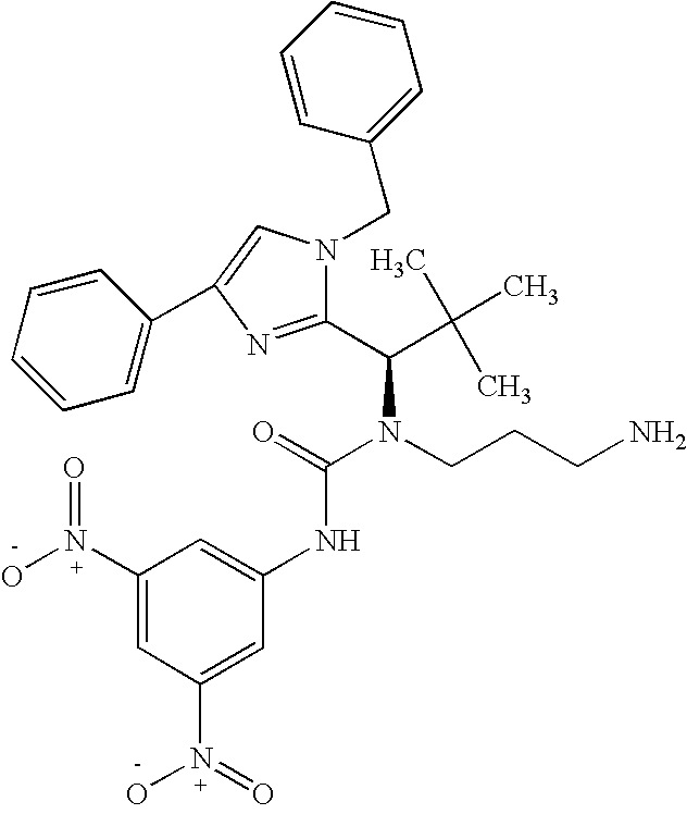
C1(C(C(C)(C)C)N(CCCN)C(=O)NC2=CC(N(O)=O)=CC(N(=O)O)=C2)=NC(C2=CC=CC=C2)=CN1CC1=CC=CC=C1
